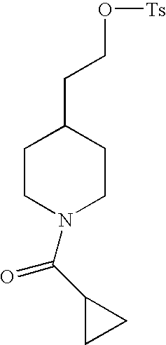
C1CN(C(C2CC2)=O)CCC1CCO[Ts]
